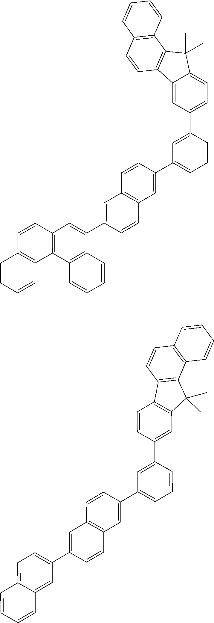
C12=CC(C3=CC(C4=CC5=C(C=C4)C=C(C4=CC6=C(C7=C4C=CC=C7)C4=C(C=C6)C=CC=C4)C=C5)=CC=C3)=CC=C1C(C)(C)C1=C2C=CC2=C1C=CC=C2.C12=C(C=CC(C3=CC(C4=CC5=C(C=C4)C=C(C4=CC=C6C(=C4)C=CC=C6)C=C5)=CC=C3)=C1)C1=C(C2(C)C)C2=C(C=C1)C=CC=C2
